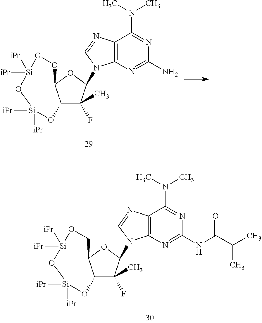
C12C(F)(C)C(N3C4=C(N=C3)C(N(C)C)=NC(N)=N4)OC1OO[Si]([iPr])([iPr])O[Si]([iPr])([iPr])O2.C12C(F)(C)C(N3C4=C(N=C3)C(N(C)C)=NC(NC(C(C)C)=O)=N4)OC1CO[Si]([iPr])([iPr])O[Si]([iPr])([iPr])O2
